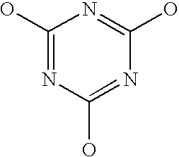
C1(O)=NC(O)=NC(O)=N1
